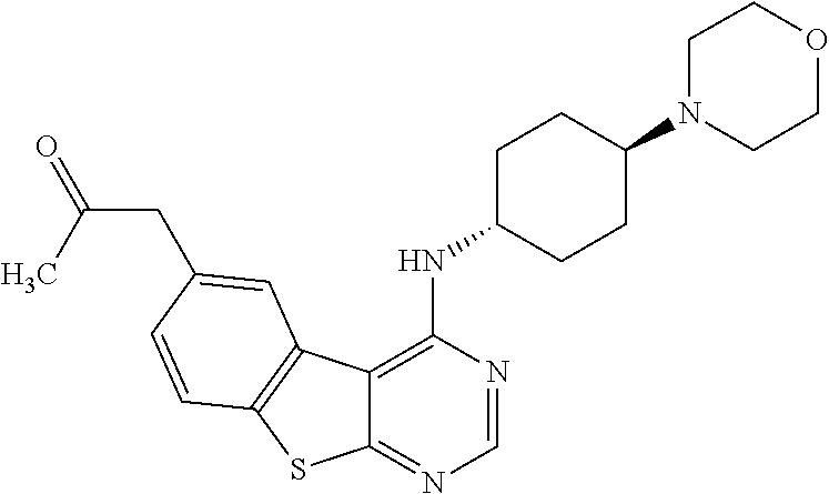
C12=NC=NC(NC3CCC(N4CCOCC4)CC3)=C1C1=C(S2)C=CC(CC(=O)C)=C1
